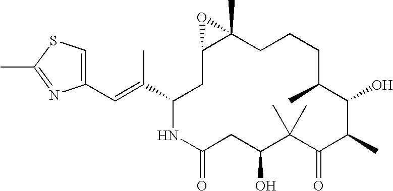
C1(C=C(C)C2NC(=O)CC(O)C(C)(C)C(=O)C(C)C(O)C(C)CCCC3(C)C(C2)O3)=CSC(C)=N1
